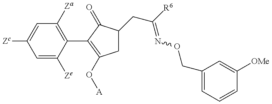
C1=C([Ze])C(C2=C(O[A])CC(CC(=NOCC3=CC=CC([OMe])=C3)[R6])C2=O)=C([Za])C=C1[Zc]
